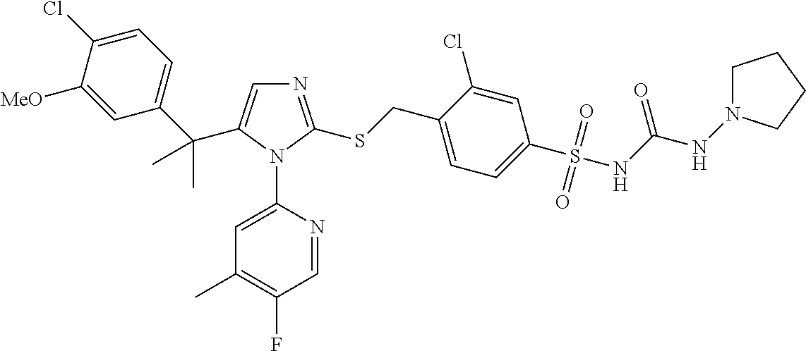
N1=C(SCC2=CC=C(S(=O)(NC(NN3CCCC3)=O)=O)C=C2Cl)N(C2=CC(C)=C(F)C=N2)C(C(C2=CC=C(Cl)C([MeO])=C2)(C)C)=C1
